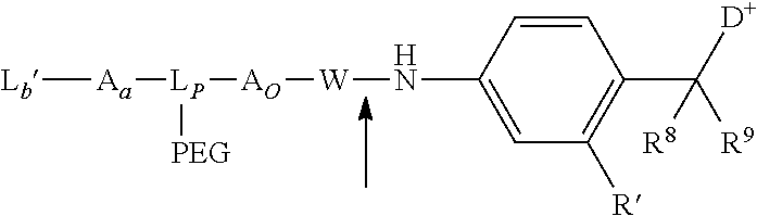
[Lb][Aa][LP]([AO][W]NC1=CC([R])=C(C([D])([R8])[R9])C=C1)[PEG]
